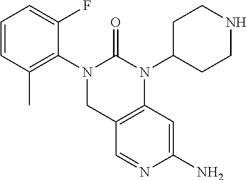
C1=CC(C)=C(N2CC3=C(N(C4CCNCC4)C2=O)C=C(N)N=C3)C(F)=C1
